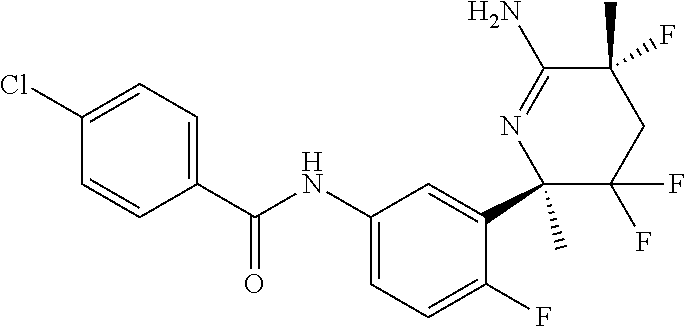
C1(NC(C2=CC=C(Cl)C=C2)=O)=CC=C(F)C(C2(C)C(F)(F)CC(C)(F)C(N)=N2)=C1
